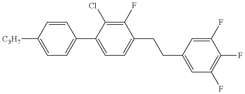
C1=C([C3H7])C=CC(C2=CC=C(CCC3=CC(F)=C(F)C(F)=C3)C(F)=C2Cl)=C1
